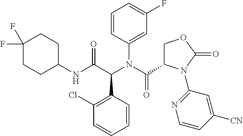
C1(NC(C(N(C(=O)C2COC(=O)N2C2=NC=CC([CN])=C2)C2=CC(F)=CC=C2)C2=C(Cl)C=CC=C2)=O)CCC(F)(F)CC1
